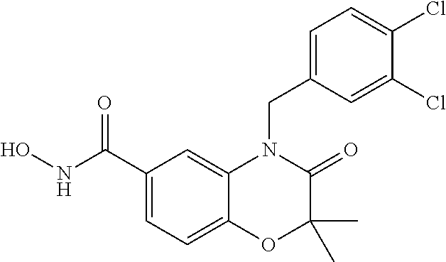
C1(C(NO)=O)=CC=C2C(=C1)N(CC1=CC=C(Cl)C(Cl)=C1)C(=O)C(C)(C)O2
